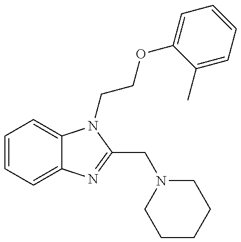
C1=CC=C2C(=C1)N(CCOC1=CC=CC=C1C)C(CN1CCCCC1)=N2
